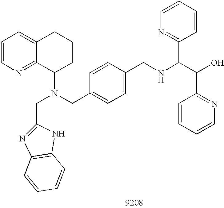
C1=CN=C2C(=C1)CCCC2N(CC1=CC=C(CNC(C2=NC=CC=C2)C(O)C2=NC=CC=C2)C=C1)CC1=NC2=C(N1)C=CC=C2
